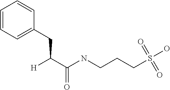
N(CCCS(O)(=O)=O)C(C(CC1=CC=CC=C1)[H])=O
